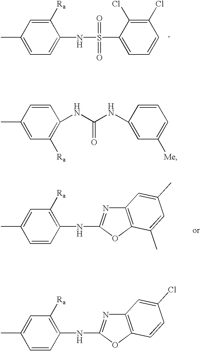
CC1=CC([Ra])=C(NC(NC2=CC([Me])=CC=C2)=O)C=C1.CC1=CC([Ra])=C(NC2=NC3=C(O2)C=CC(Cl)=C3)C=C1.CC1=CC=C(NS(C2=CC=CC(Cl)=C2Cl)(=O)=O)C([Ra])=C1.CC1=CC([Ra])=C(NC2=NC3=C(O2)C(C)=CC(C)=C3)C=C1
